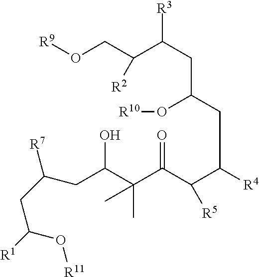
[R9]OCC([R2])C([R3])CC(O[R10])CC(C([R5])C(C(C)(C(O)CC([R7])CC(O[R11])[R1])C)=O)[R4]
